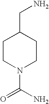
C1CN(C(N)=O)CCC1CN
